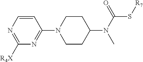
C1=CN=C([R4X])N=C1N1CCC(N(C(=O)S[R7])C)CC1
